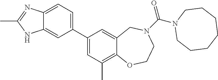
C12=CC=C(C3=CC(C)=C4C(=C3)CN(C(=O)N3CCCCCCC3)CCO4)C=C1NC(C)=N2
